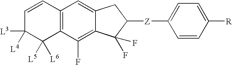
C1=CC2=C(C([L5])([L6])C1([L3])[L4])C(F)=C1C(=C2)CC([Z]C2=CC=C([R])C=C2)C1(F)F
